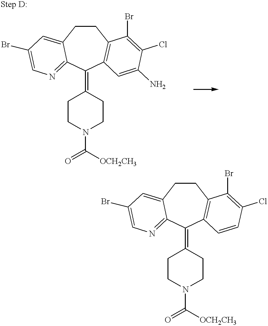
C1CC2=CC(Br)=CN=C2C(=C2CCN(C(=O)[OCH2CH3])CC2)C2=C1C(Br)=C(Cl)C(N)=C2.C1CC2=CC(Br)=CN=C2C(=C2CCN(C(=O)[OCH2CH3])CC2)C2=C1C(Br)=C(Cl)C=C2
